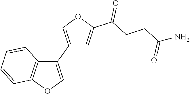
C1(C2=COC3=C2C=CC=C3)=COC(C(CCC(N)=O)=O)=C1
